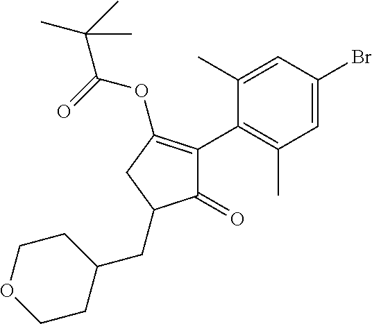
C1(=O)C(C2=C(C)C=C(Br)C=C2C)=C(OC(C(C)(C)C)=O)CC1CC1CCOCC1
